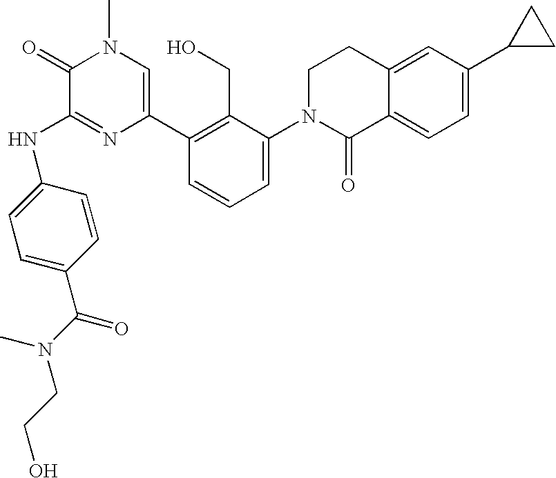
N(C1=NC(C2=C(CO)C(N3C(=O)C4=CC=C(C5CC5)C=C4CC3)=CC=C2)=CN(C)C1=O)C1=CC=C(C(N(C)CCO)=O)C=C1
